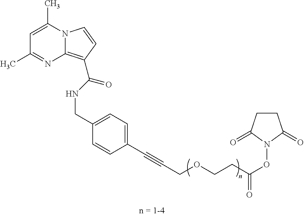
N12C(=C(C(=O)NCC3=CC=C(C#CCOCCC(ON4C(=O)CCC4=O)=O)C=C3)C=C1)N=C(C)C=C2C
